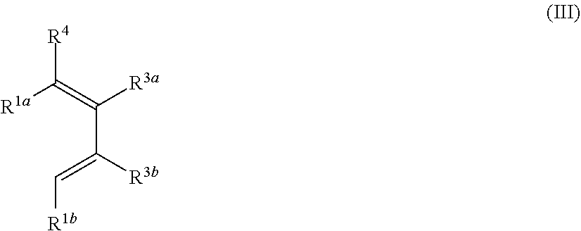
C(=C[R1b])([R3b])C(=C([R4])[R1a])[R3a]
